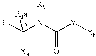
C(N(C([Y][Xb])=O)[R6])([R1])([Xa])[R1a]
